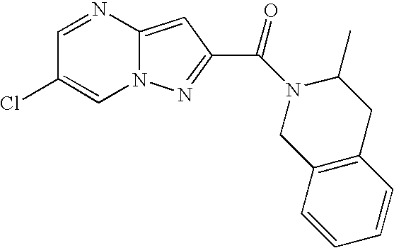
C1=NC2=CC(C(N3C(C)CC4=C(C=CC=C4)C3)=O)=NN2C=C1Cl
